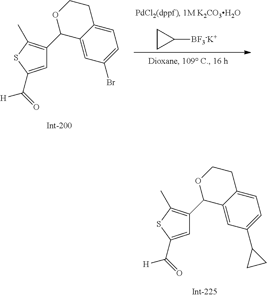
C1=C(C(=O)[H])SC(C)=C1C1C2=CC(C3CC3)=CC=C2CCO1.C1=C(C(=O)[H])SC(C)=C1C1C2=CC(Br)=CC=C2CCO1.C1([BF3-K+])CC1
